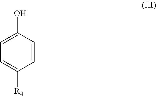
C1=CC(O)=CC=C1[R4]
